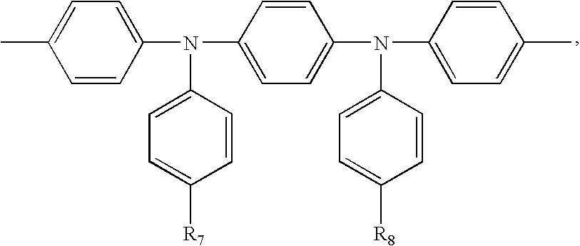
C1=CC(N(C2=CC=C(N(C3=CC=C(C)C=C3)C3=CC=C([R8])C=C3)C=C2)C2=CC=C([R7])C=C2)=CC=C1C
